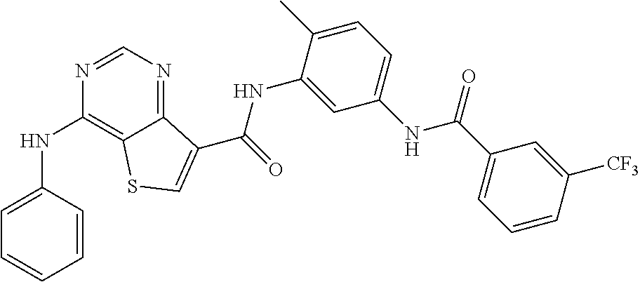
C1=NC(NC2=CC=CC=C2)=C2C(=N1)C(C(NC1=CC(NC(C3=CC=CC([CF3])=C3)=O)=CC=C1C)=O)=CS2
